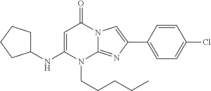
N1(CCCCC)C2=NC(C3=CC=C(Cl)C=C3)=CN2C(=O)C=C1NC1CCCC1
